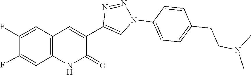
C1=C(F)C(F)=CC2=C1NC(=O)C(C1=CN(C3=CC=C(CCN(C)C)C=C3)N=N1)=C2
